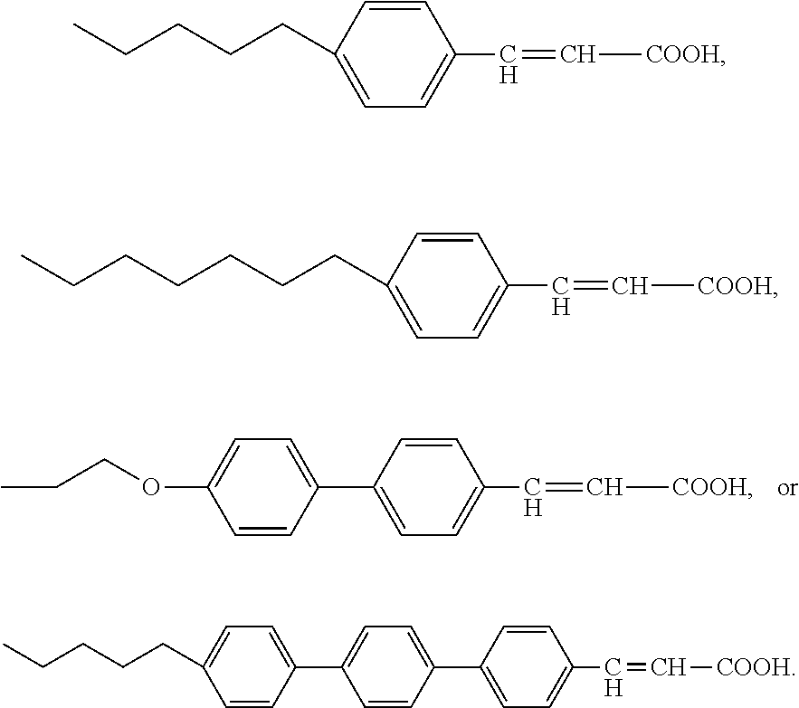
C1=CC(C2=CC=C(C3=CC=C(CCCCC)C=C3)C=C2)=CC=C1C=C[COOH].C1=CC(C2=CC=C(OCCC)C=C2)=CC=C1C=C[COOH].C1=CC(CCCCCCC)=CC=C1C=C[COOH].C1=CC(CCCCC)=CC=C1C=C[COOH]
